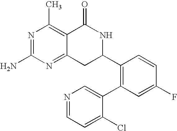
C12=NC(N)=NC(C)=C1C(=O)NC(C1=C(C3=CN=CC=C3Cl)C=C(F)C=C1)C2
